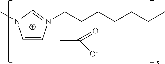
C1=CN(CCCCCCC)=CN1C.CC(=O)[O-]
